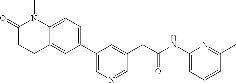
C12=CC=C(C3=CN=CC(CC(NC4=CC=CC(C)=N4)=O)=C3)C=C1CCC(=O)N2C
